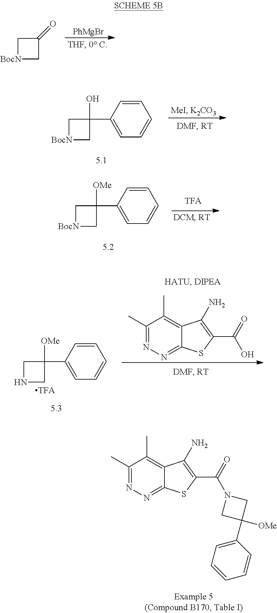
[PhMgBr].C1[BocN]CC1=O.C1[BocN]CC1(O)C1=CC=CC=C1.C1[BocN]CC1([OMe])C1=CC=CC=C1.C1(C)=NN=C2C(=C1C)C(N)=C(C(=O)N1CC(C3=CC=CC=C3)([OMe])C1)S2.C1(C)=NN=C2C(=C1C)C(N)=C(C(=O)O)S2.C1NCC1([OMe])C1=CC=CC=C1
